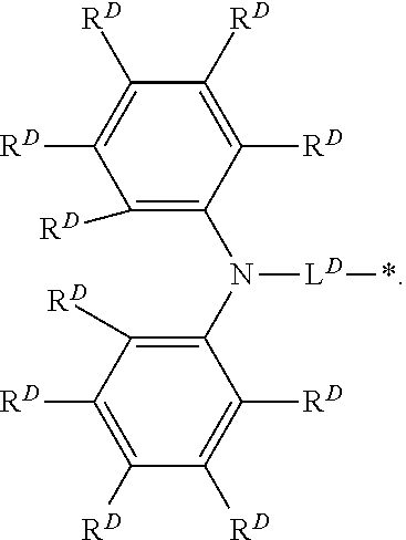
C1([RD])=C(N([LD]*)C2=C([RD])C([RD])=C([RD])C([RD])=C2[RD])C([RD])=C([RD])C([RD])=C1[RD]
